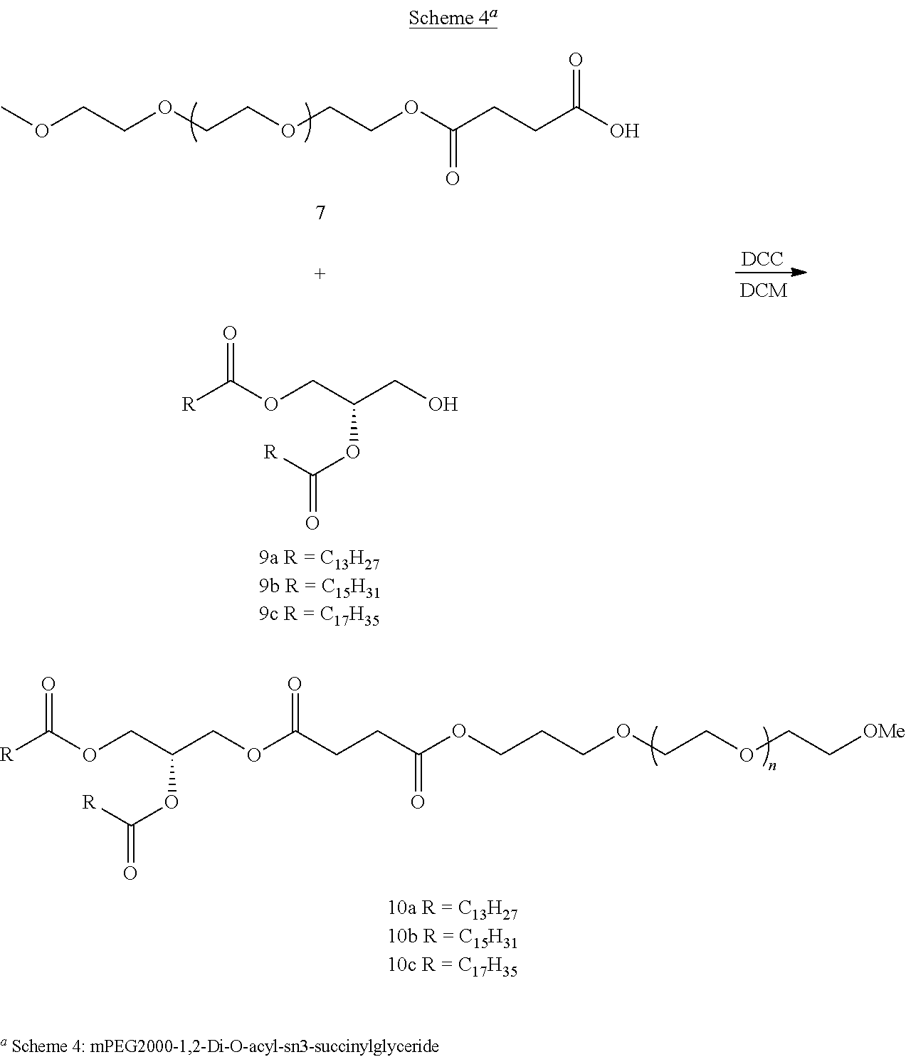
C(OCC(CO)OC(=O)[R])([R])=O.COCCOCCOCCOC(CCC(O)=O)=O.[DCC].C(OCC(COC(CCC(OCCCOCCOCC[OMe])=O)=O)OC(=O)[R])([R])=O
